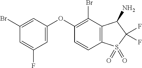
C1(Br)=CC(OC2=C(Br)C3=C(C=C2)S(=O)(=O)C(F)(F)C3N)=CC(F)=C1
